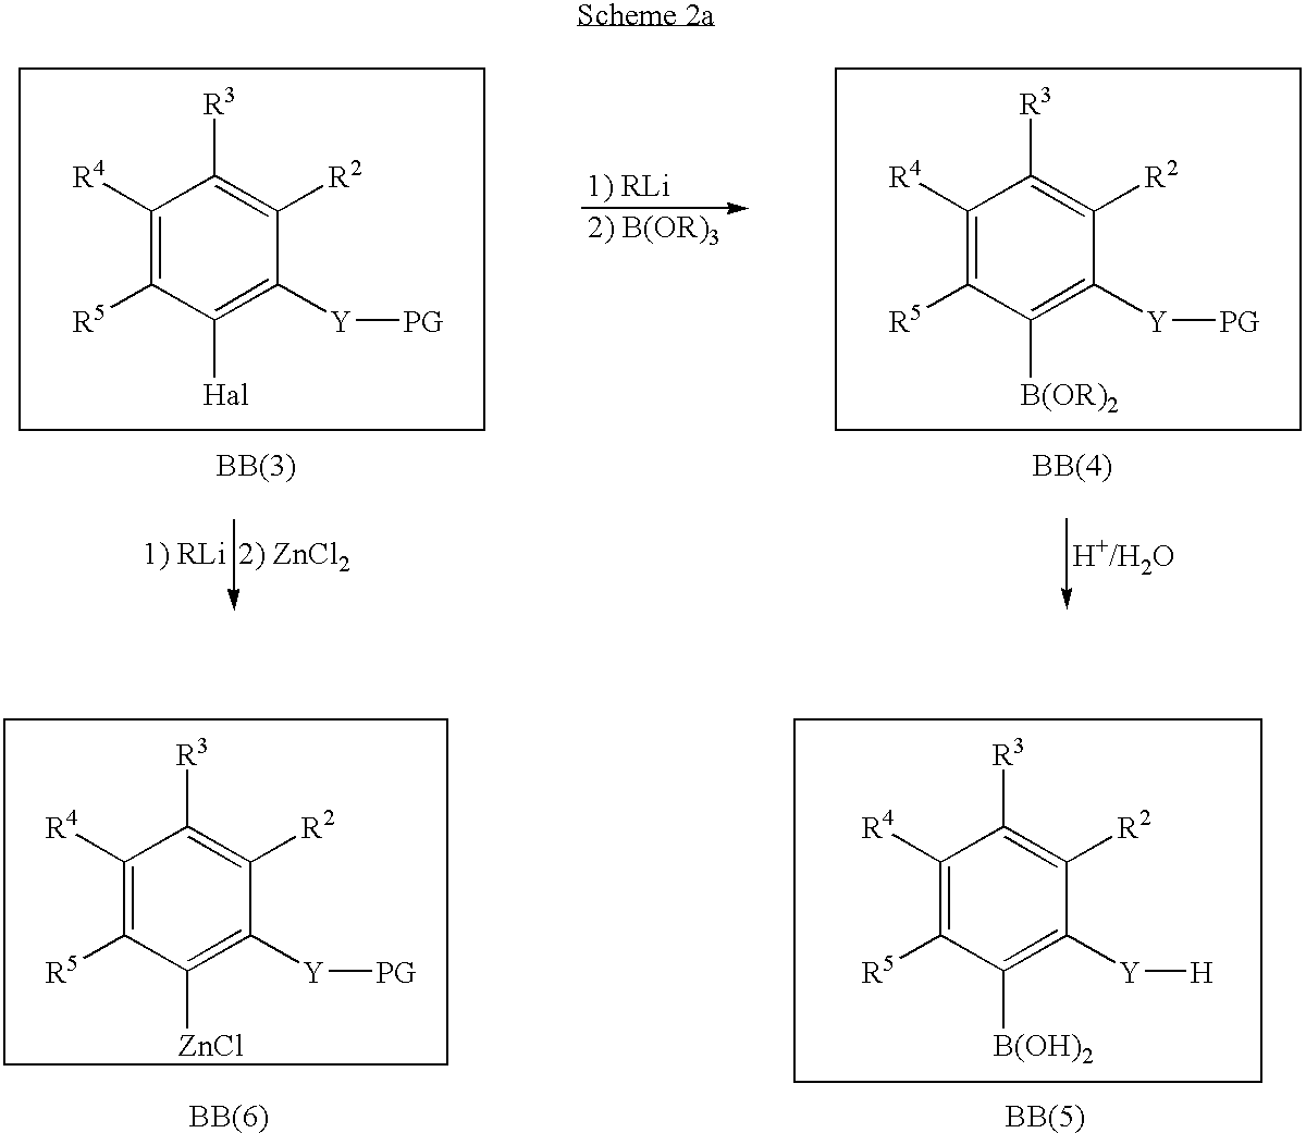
C1([R4])=C([R5])C([Hal])=C([Y][PG])C([R2])=C1[R3].C1([R4])=C([R5])C([B(OR)2])=C([Y][PG])C([R2])=C1[R3].C1([R4])=C([R5])C([ZnCl])=C([Y][PG])C([R2])=C1[R3].C1([R4])=C([R5])C([B(OH)2])=C([Y][H])C([R2])=C1[R3]
